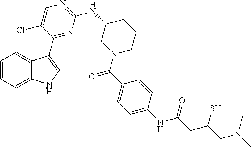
C1=CC=C2C(=C1)C(C1=NC(NC3CN(C(C4=CC=C(NC(CC(CN(C)C)S)=O)C=C4)=O)CCC3)=NC=C1Cl)=CN2
